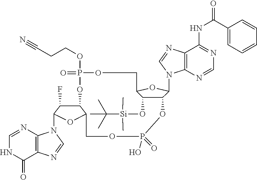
P1(OCCC#N)(=O)OCC2C(O[Si](C)(C)C(C)(C)C)C(C(N3C4=C(N=C3)C(NC(C3=CC=CC=C3)=O)=NC=N4)O2)OP(=O)(O)OCC2C(O1)C(F)C(N1C3=C(N=C1)C(=O)NC=N3)O2
